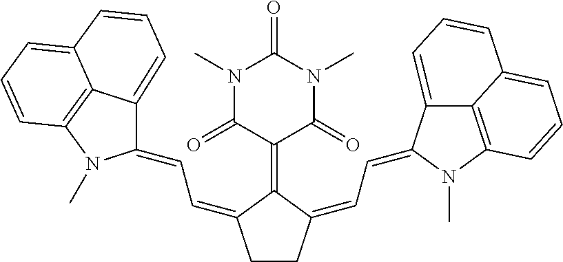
C1CC(=CC=C2C3=CC=CC4=CC=CC(=C34)N2C)C(=C2C(=O)N(C)C(=O)N(C)C2=O)C1=CC=C1C2=CC=CC3=CC=CC(=C23)N1C
